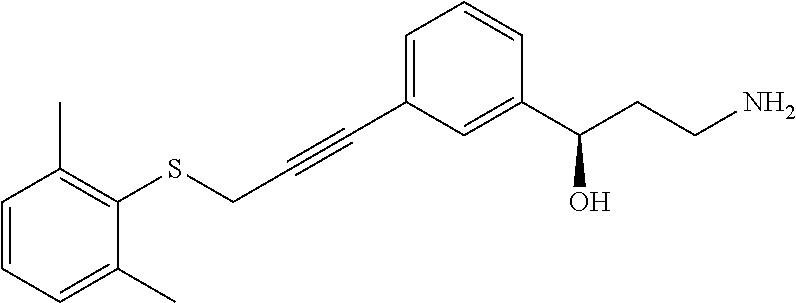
C1(SCC#CC2=CC=CC(C(CCN)O)=C2)=C(C)C=CC=C1C
